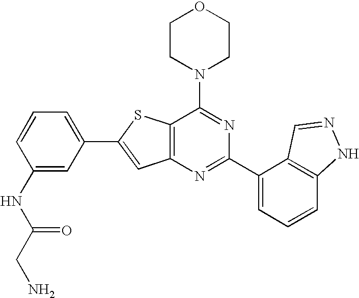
C1CN(C2=NC(C3=CC=CC4=C3C=NN4)=NC3=C2SC(C2=CC=CC(NC(CN)=O)=C2)=C3)CCO1
